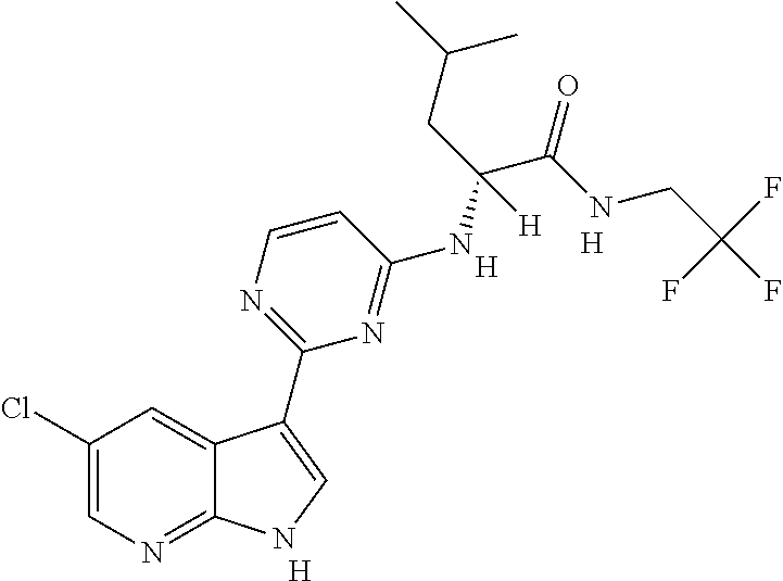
[H].C1=CN=C(C2=CNC3=NC=C(Cl)C=C32)N=C1NC(C(NCC(F)(F)F)=O)(CC(C)C)[H].[H].[H]
